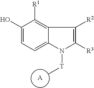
C1(O)=CC=C2C(=C1[R1])C([R2])=C([R3])N2[T]C.[A]
